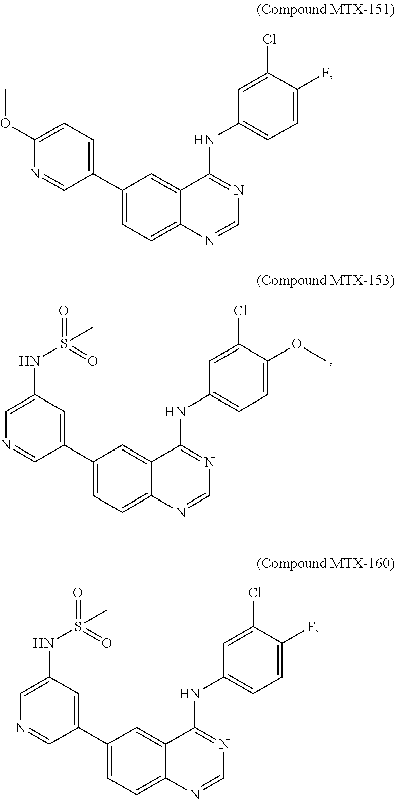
C1=C(NS(=O)(=O)C)C=C(C2=CC=C3C(=C2)C(NC2=CC=C(OC)C(Cl)=C2)=NC=N3)C=N1.C1(OC)=CC=C(C2=CC=C3C(=C2)C(NC2=CC=C(F)C(Cl)=C2)=NC=N3)C=N1.C1=C(NS(=O)(=O)C)C=C(C2=CC=C3C(=C2)C(NC2=CC=C(F)C(Cl)=C2)=NC=N3)C=N1
